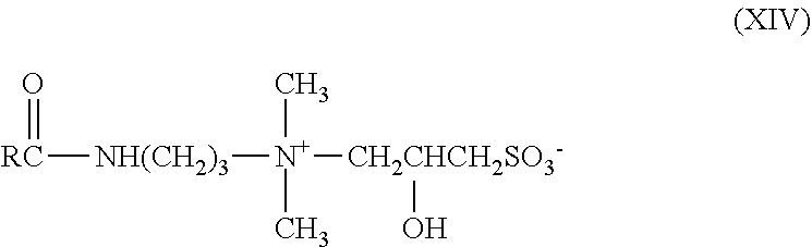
[RC]([NH(CH2)3][N+](C)(C)[CH2CHCH2SO3-]O)=O
